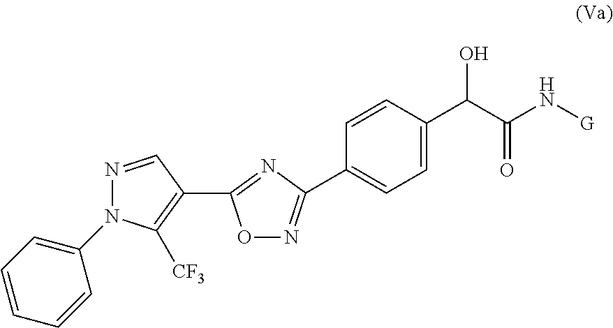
C1=C(C(C(N[G])=O)O)C=CC(C2=NOC(C3=C([CF3])N(C4=CC=CC=C4)N=C3)=N2)=C1
